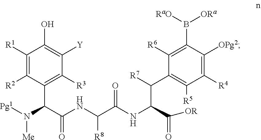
C1([Y])=C(O)C([R1])=C([R2])C(C(C(NC(C(NC(C([OR])=O)C(C2=C([R5])C([R4])=C([OPg2])C(B([RaO])[ORa])=C2[R6])[R7])=O)[R8])=O)N([Pg1])[Me])=C1[R3]
